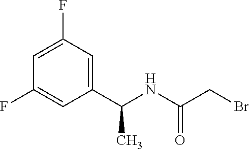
C1(C(NC(CBr)=O)C)=CC(F)=CC(F)=C1
